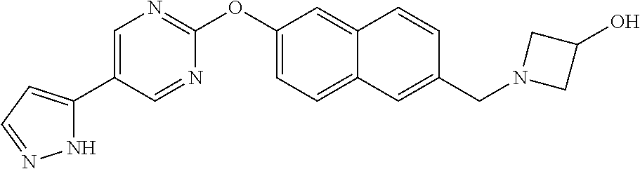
N1C(C2=CN=C(OC3=CC=C4C(=C3)C=CC(CN3CC(O)C3)=C4)N=C2)=CC=N1
